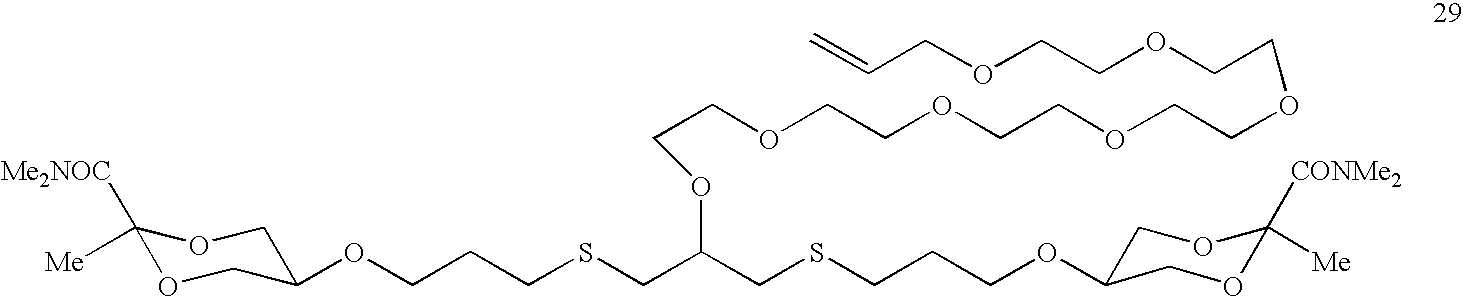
C(COCCOCCOCCOCCOCCOCC=C)OC(CSCCCOC1COC([CONMe2])([Me])OC1)CSCCCOC1COC([Me])([Me2NOC])OC1
